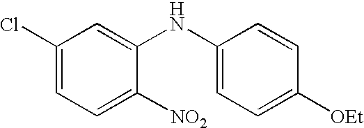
C1(Cl)=CC=C([NO2])C(NC2=CC=C([OEt])C=C2)=C1
